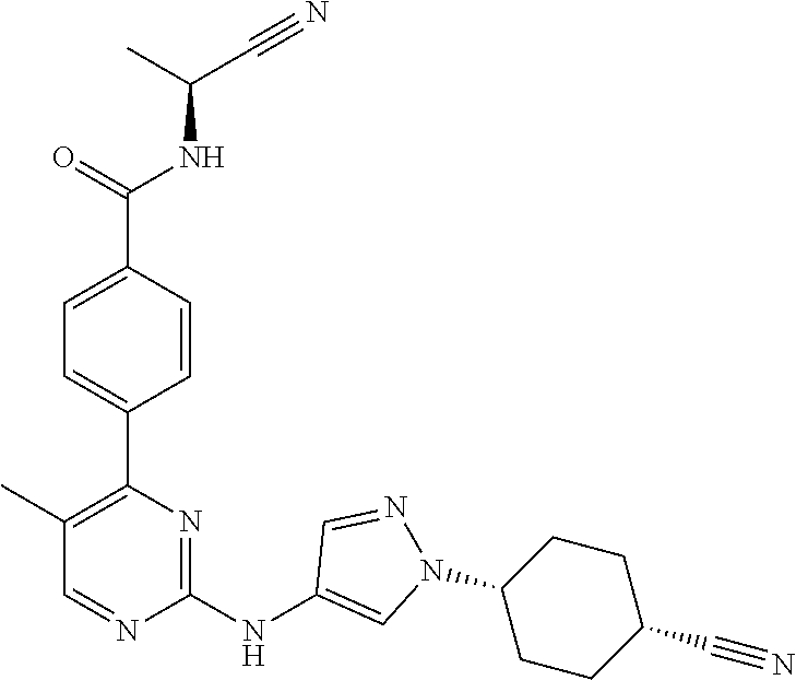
C(C(NC(C1=CC=C(C2=C(C)C=NC(NC3=CN(C4CCC(C#N)CC4)N=C3)=N2)C=C1)=O)C)#N
